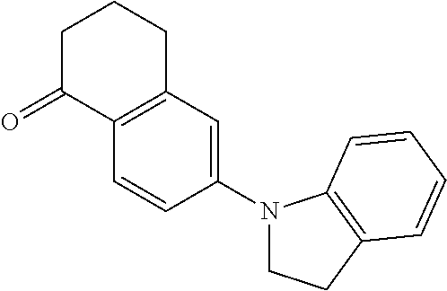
O=C1CCCC2=C1C=CC(N1CCC3=C1C=CC=C3)=C2
